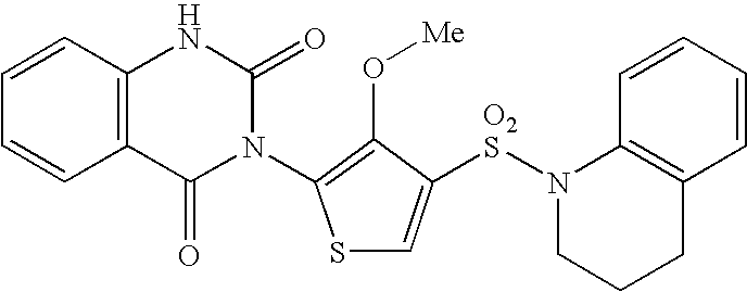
C12=C(C=CC=C1)NC(=O)N(C1=C(O[Me])C([O2S]N3CCCC4=C3C=CC=C4)=CS1)C2=O
